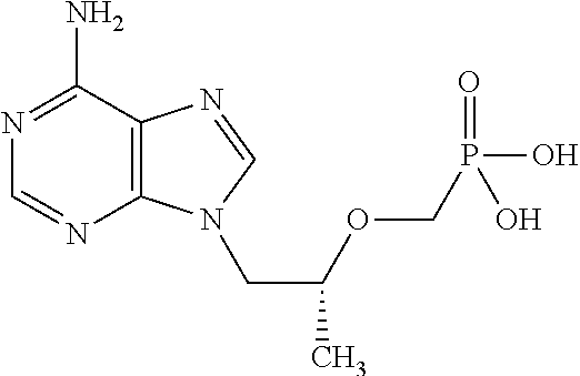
C12=C(C(N)=NC=N1)N=CN2CC(OCP(O)(=O)O)C
